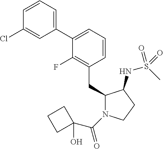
C1(CC2N(C(=O)C3(O)CCC3)CCC2NS(C)(=O)=O)=C(F)C(C2=CC=CC(Cl)=C2)=CC=C1
